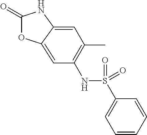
C1(=O)OC2=CC(NS(C3=CC=CC=C3)(=O)=O)=C(C)C=C2N1
